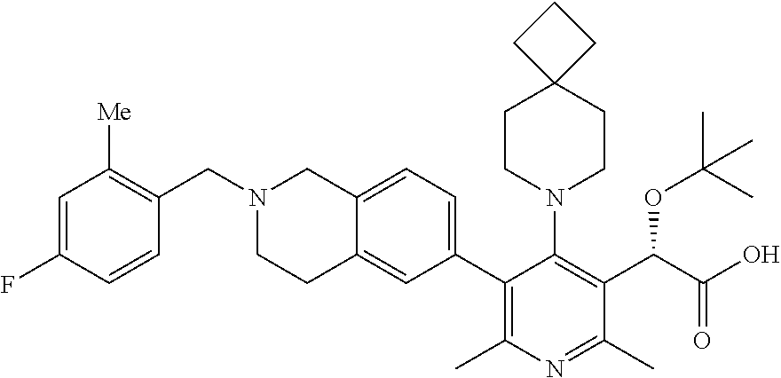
C12=CC=C(C3=C(C)N=C(C)C(C(C(O)=O)OC(C)(C)C)=C3N3CCC4(CC3)CCC4)C=C1CCN(CC1=C([Me])C=C(F)C=C1)C2
